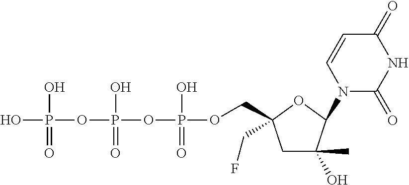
C1C(O)(C)C(N2C(=O)NC(=O)C=C2)OC1(COP(OP(OP(O)(=O)O)(=O)O)(=O)O)CF
